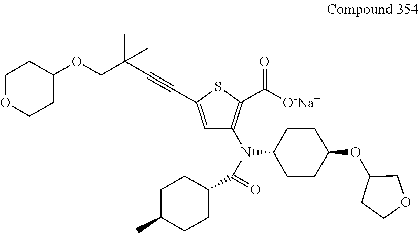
C1=C(C#CC(COC2CCOCC2)(C)C)SC(C([O-Na+])=O)=C1N(C(=O)C1CCC(C)CC1)C1CCC(OC2CCOC2)CC1
